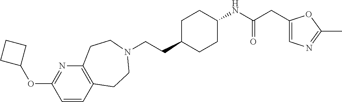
C(CC1CCC(NC(=O)CC2=CN=C(C)O2)CC1)N1CCC2=C(N=C(OC3CCC3)C=C2)CC1
